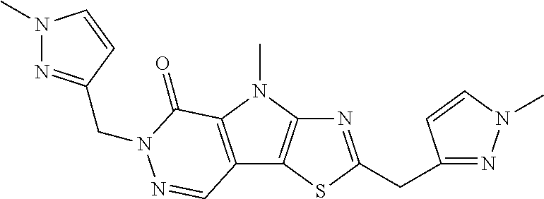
N1=C(CC2=NN(C)C=C2)SC2=C1N(C)C1=C2C=NN(CC2=NN(C)C=C2)C1=O
